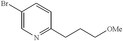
C1(Br)=CN=C(CCC[OMe])C=C1
